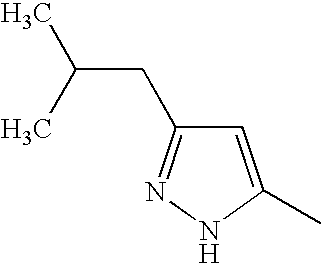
C1=C(C)NN=C1CC(C)C
